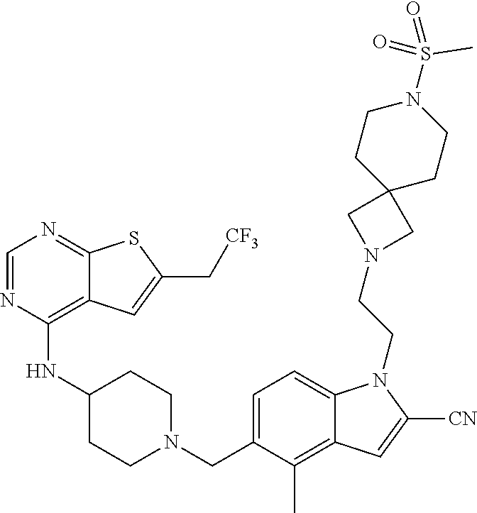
C1=NC(NC2CCN(CC3=CC=C4C(=C3C)C=C([CN])N4CCN3CC4(C3)CCN(S(=O)(C)=O)CC4)CC2)=C2C(=N1)SC(C[CF3])=C2
